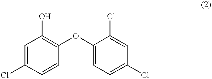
C1=C(Cl)C=CC(OC2=CC=C(Cl)C=C2Cl)=C1O
